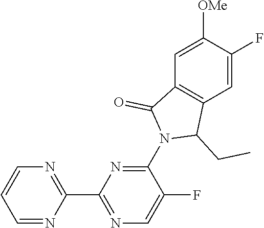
N1=C(C2=NC=C(F)C(N3C(CC)C4=C(C3=O)C=C([OMe])C(F)=C4)=N2)N=CC=C1
